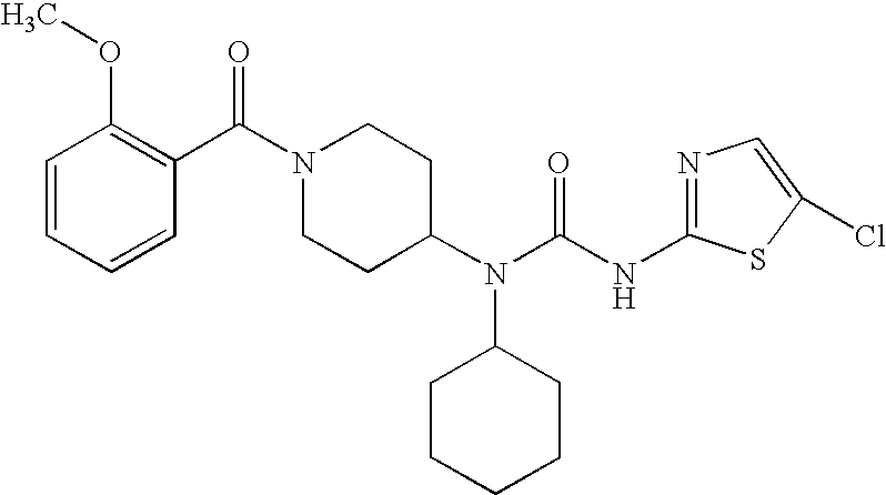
C1=CC=CC(C(N2CCC(N(C(=O)NC3=NC=C(Cl)S3)C3CCCCC3)CC2)=O)=C1OC
